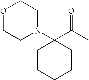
C1CCCCC1(N1CCOCC1)C(C)=O
